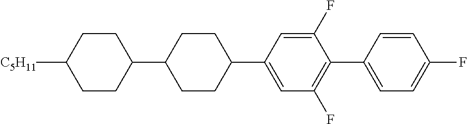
C1([C5H11])CCC(C2CCC(C3=CC(F)=C(C4=CC=C(F)C=C4)C(F)=C3)CC2)CC1
